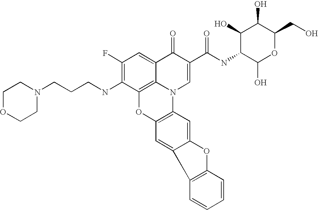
C1OCCN(CCCNC2=C(F)C=C3C4=C2OC2=C(N4C=C(C(NC4C(O)OC(CO)C(O)C4O)=O)C3=O)C=C3C(=C2)C2=C(O3)C=CC=C2)C1
